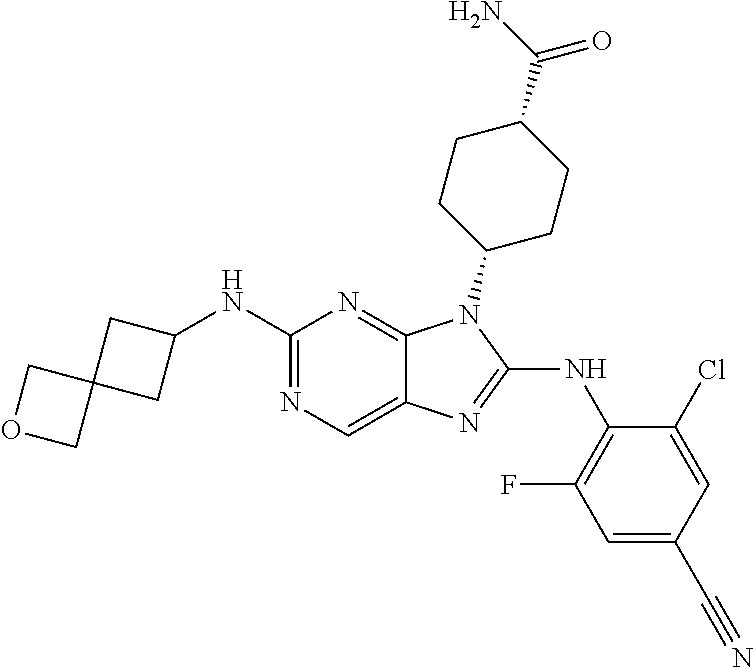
C1(NC2CC3(C2)COC3)=NC=C2C(=N1)N(C1CCC(C(N)=O)CC1)C(NC1=C(F)C=C(C#N)C=C1Cl)=N2
